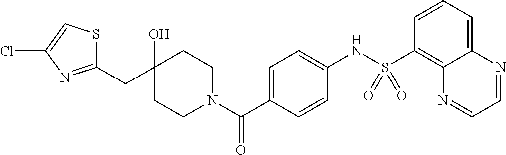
C1CN(C(C2=CC=C(NS(=O)(=O)C3=C4C(=CC=C3)N=CC=N4)C=C2)=O)CCC1(O)CC1=NC(Cl)=CS1
